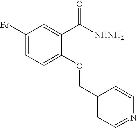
C1(Br)=CC=C(OCC2=CC=NC=C2)C(C([NHNH2])=O)=C1
